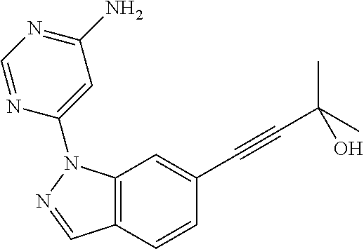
C12=C(C=C(C#CC(C)(C)O)C=C1)N(C1=CC(N)=NC=N1)N=C2
